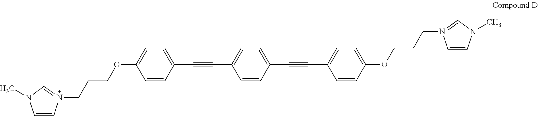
C1=C(C#CC2=CC=C(C#CC3=CC=C(OCCCN4=CN(C)C=C4)C=C3)C=C2)C=CC(OCCCN2=CN(C)C=C2)=C1
